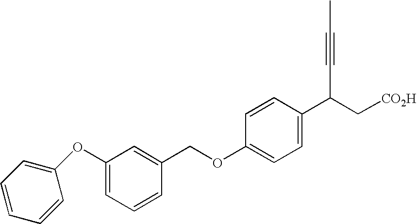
O(C1=CC=CC(COC2=CC=C(C(C#CC)C[CO2H])C=C2)=C1)C1=CC=CC=C1
